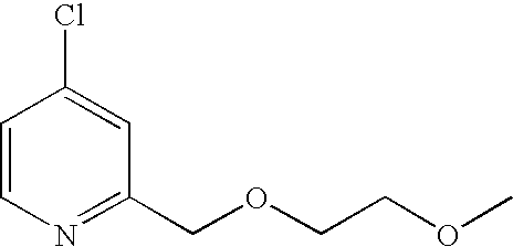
C1=CN=C(COCCOC)C=C1Cl
